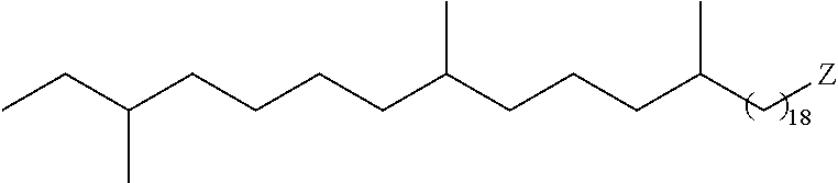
C(CCC(CCCC(C[Z])C)C)CC(CC)C
